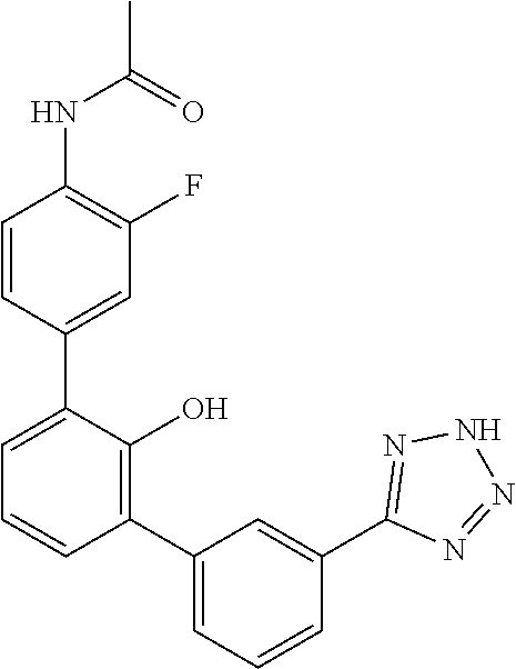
N(C1=C(F)C=C(C2=CC=CC(C3=CC=CC(C4=NNN=N4)=C3)=C2O)C=C1)C(C)=O
